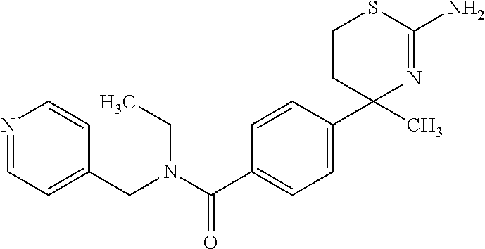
C1C(C)(C2=CC=C(C(N(CC3=CC=NC=C3)CC)=O)C=C2)N=C(N)SC1
